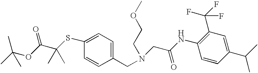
C1(CN(CCOC)CC(NC2=C(C(F)(F)F)C=C(C(C)C)C=C2)=O)=CC=C(SC(C(OC(C)(C)C)=O)(C)C)C=C1
